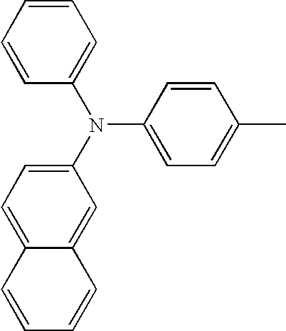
N(C1=CC=C(C)C=C1)(C1=CC=C2C(=C1)C=CC=C2)C1=CC=CC=C1
